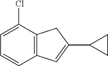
C12=C(C(Cl)=CC=C1)CC(C1CC1)=C2
